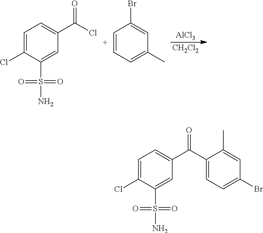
C1=C(Cl)C(S(N)(=O)=O)=CC(C(Cl)=O)=C1.C1=CC=C(C)C=C1Br.[AlCl3].[CH2Cl2].C1=C(Cl)C(S(N)(=O)=O)=CC(C(C2=CC=C(Br)C=C2C)=O)=C1
